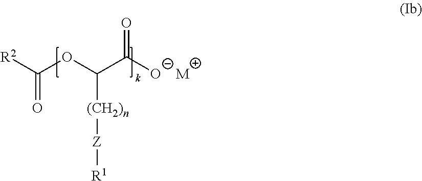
[O-]C(=O)C(OC([R2])=O)[(CH2)n][Z][R1].[M]
